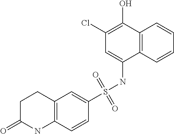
C1=C(S(NC2=CC(Cl)=C(O)C3=C2C=CC=C3)(=O)=O)C=CC2=C1CCC(=O)N2
